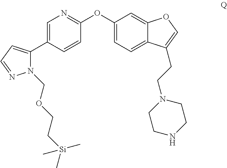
C1=C(C2=CC=NN2COCC[Si](C)(C)C)C=CC(OC2=CC=C3C(=C2)OC=C3CCN2CCNCC2)=N1
